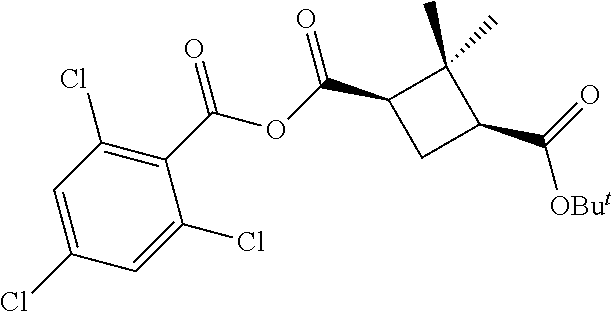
C1(C(OC(C2CC(C(=O)[OBut])C2(C)C)=O)=O)=C(Cl)C=C(Cl)C=C1Cl
